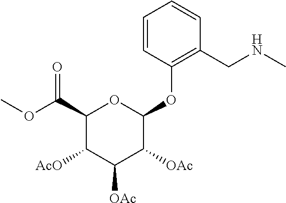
C1([AcO])C([OAc])C([OAc])C(OC2=C(CNC)C=CC=C2)OC1C(OC)=O
